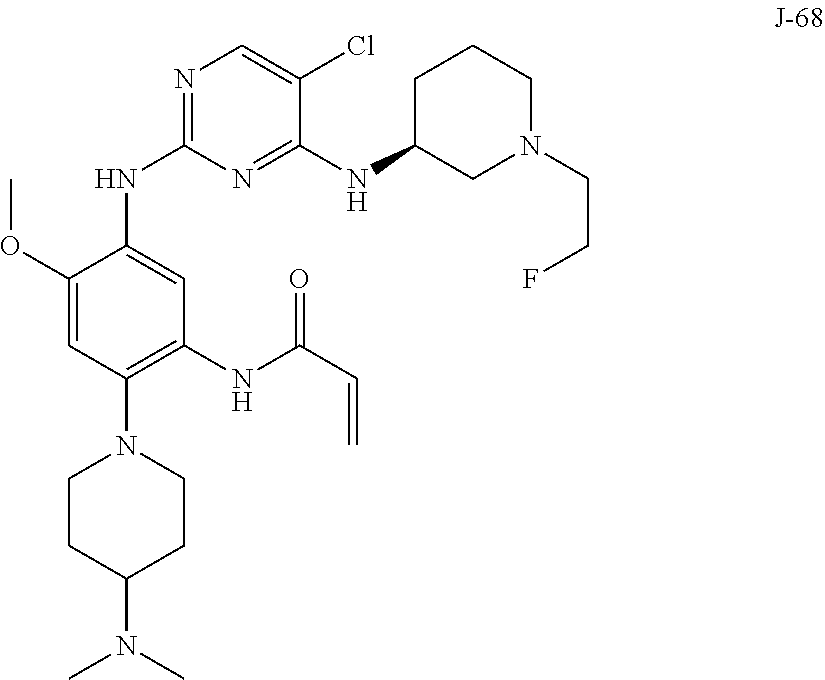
C1CC(N(C)C)CCN1C1=C(NC(C=C)=O)C=C(NC2=NC=C(Cl)C(NC3CN(CCF)CCC3)=N2)C(OC)=C1
